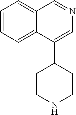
C1=C(C2CCNCC2)C2=CC=CC=C2C=N1
